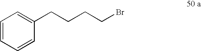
C1=CC=CC(CCCCBr)=C1
